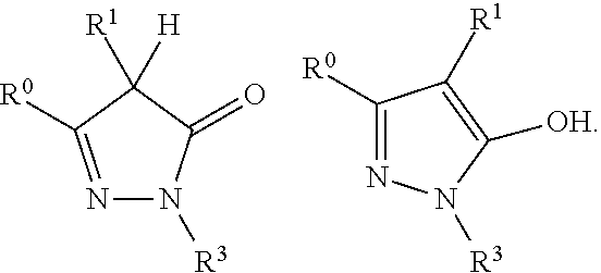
N1=C([R0])C([R1])([H])C(=O)N1[R3].C1([R0])=NN([R3])C([OH])=C1[R1]
